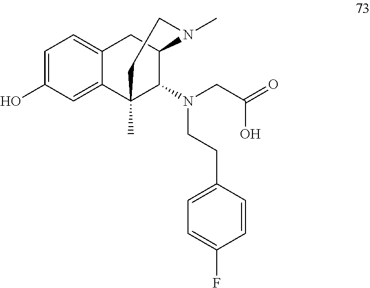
C1=C(O)C=C2C(=C1)CC1C(N(CCC3=CC=C(F)C=C3)CC(=O)O)C2(C)CCN1C
